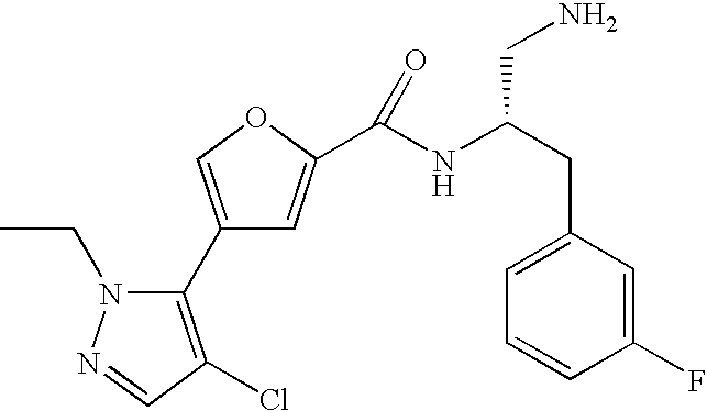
C1(C2=C(Cl)C=NN2CC)=COC(C(NC(CN)CC2=CC=CC(F)=C2)=O)=C1
